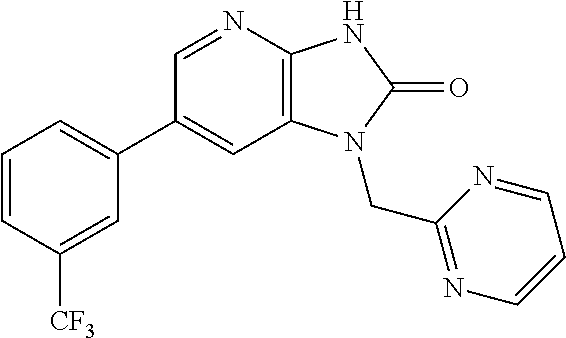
C1(C2=CC=CC([CF3])=C2)=CC2=C(N=C1)NC(=O)N2CC1=NC=CC=N1
